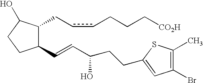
C1(C=CC(CCC2=CC(Br)=C(C)S2)O)C(CccCCC[CO2H])C(O)CC1
